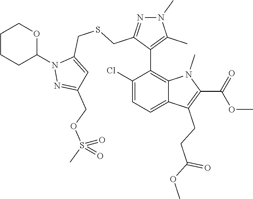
C1CCC(N2N=C(COS(C)(=O)=O)C=C2CSCC2=NN(C)C(C)=C2C2=C3C(=CC=C2Cl)C(CCC(OC)=O)=C(C(=O)OC)N3C)OC1
